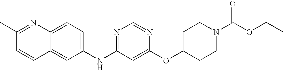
C12=CC=C(NC3=NC=NC(OC4CCN(C(OC(C)C)=O)CC4)=C3)C=C1C=CC(C)=N2
